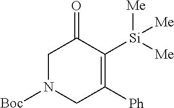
C1N([Boc])CC([Ph])=C([Si]([Me])([Me])[Me])C1=O
